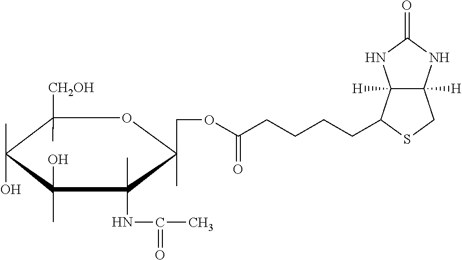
C(CCCCC1C2([H])C([H])(CS1)NC(=O)N2)(=O)OCC1(C)C(C)(NC(=O)C)C(C)(O)C(C)(O)C([CH2OH])(C)O1
